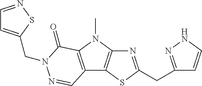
N1=C(CC2=NNC=C2)SC2=C1N(C)C1=C2C=NN(CC2=CC=NS2)C1=O
